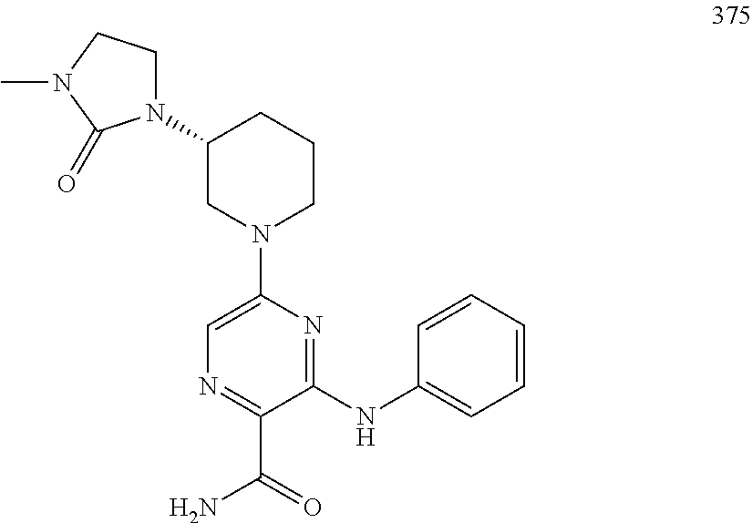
C1=C(N2CCCC(N3CCN(C)C3=O)C2)N=C(NC2=CC=CC=C2)C(C(=O)N)=N1
